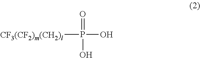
[CF3(CF2)m(CH2)l]P(O)(=O)O
